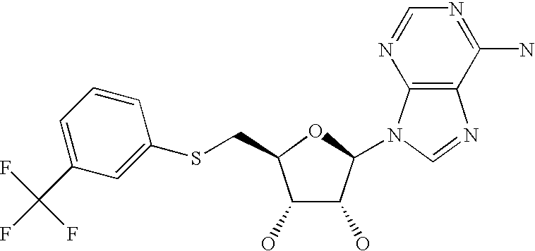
C1(O)C(O)C(N2C3=C(N=C2)C(N)=NC=N3)OC1CSC1=CC(C(F)(F)F)=CC=C1
